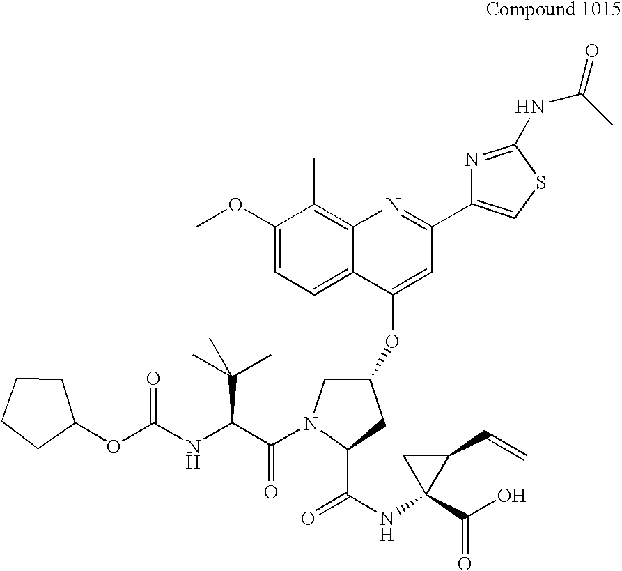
C1(OC)=CC=C2C(=C1C)N=C(C1=CSC(NC(=O)C)=N1)C=C2OC1CN(C(=O)C(C(C)(C)C)NC(OC2CCCC2)=O)C(C(=O)NC2(C(=O)O)C(C=C)C2)C1
